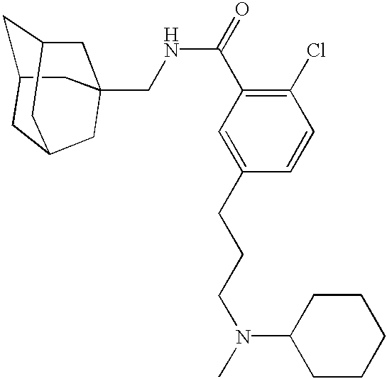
C1C2CC3CC(CNC(C4=C(Cl)C=CC(CCCN(C)C5CCCCC5)=C4)=O)(CC1C3)C2
